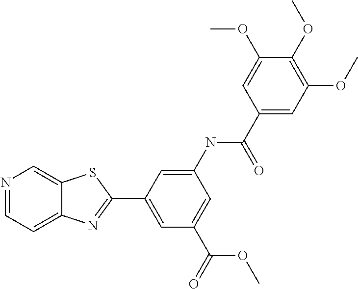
N1=CC=C2C(=C1)SC(C1=CC(C(=O)OC)=CC(NC(=O)C3=CC(OC)=C(OC)C(OC)=C3)=C1)=N2
